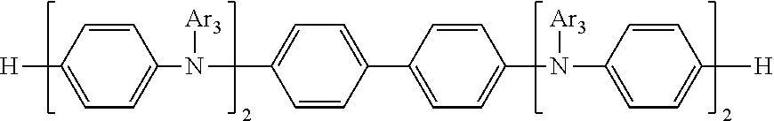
C1([H])=CC=C(N(C2=CC=C(C3=CC=C(N(C4=CC=C([H])C=C4)[Ar3])C=C3)C=C2)[Ar3])C=C1
